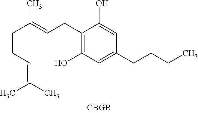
C(CC=C(C)C)C(=CCC1=C(O)C=C(CCCC)C=C1O)C
